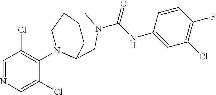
C1=NC=C(Cl)C(N2CC3CN(C(NC4=CC(Cl)=C(F)C=C4)=O)CC2CC3)=C1Cl
